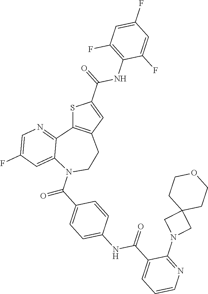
S1C2=C(C=C1C(NC1=C(F)C=C(F)C=C1F)=O)CCN(C(=O)C1=CC=C(NC(=O)C3=CC=CN=C3N3CC4(C3)CCOCC4)C=C1)C1=CC(F)=CN=C21
